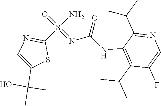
C1(C(C)(O)C)=CN=C(S(N)(=O)=NC(=O)NC2=C(C(C)C)C(F)=CN=C2C(C)C)S1
